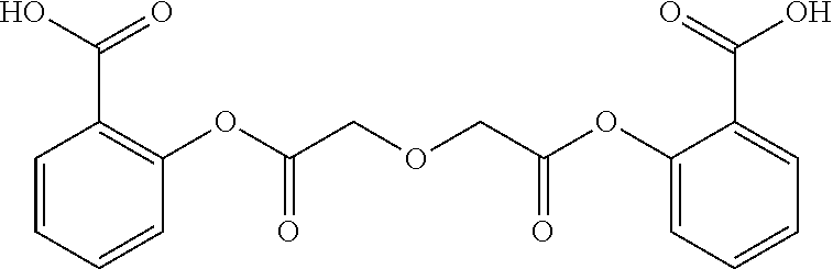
C1=CC=CC(OC(COCC(OC2=CC=CC=C2C(=O)O)=O)=O)=C1C(O)=O
